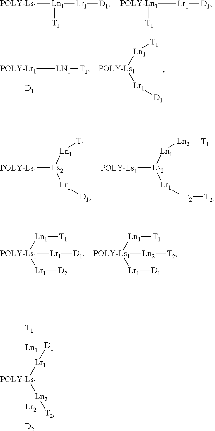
[POLY-Ls1][Ln1]([Lr1][D1])[T1].[POLY-Ln1]([Lr1][D1])[T1].[POLY-Lr1]([LN1][T1])[D1].[POLY-Ls1]([Ln1][T1])[Lr1][D1].[Ls2]([Ln1][T1])([Lr1][D1])[POLY-Ls1].[Ls2]([Ln1][Ln2][T1])([Lr1][Lr2][T2])[POLY-Ls1].[Lr1]([POLY-Ls1]([Ln1][T1])[Lr1][D2])[D1].[Ln2]([POLY-Ls1]([Ln1][T1])[Lr1][D1])[T2].[POLY-Ls1]([Lr1][D1])([Ln2][T2])([Ln1][T1])[Lr2][D2]
